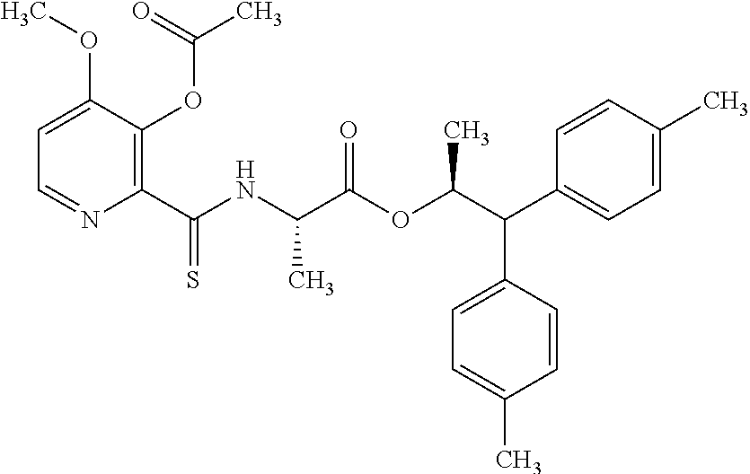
C1=C(OC)C(OC(C)=O)=C(C(NC(C(OC(C(C2=CC=C(C)C=C2)C2=CC=C(C)C=C2)C)=O)C)=S)N=C1
